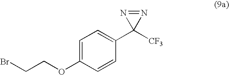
C1=C(OCCBr)C=CC(C2([CF3])N=N2)=C1
